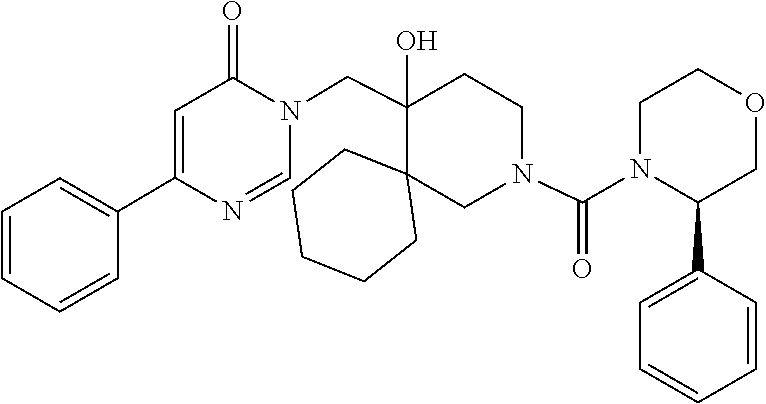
C1=CC=CC(C2COCCN2C(N2CCC(CN3C=NC(C4=CC=CC=C4)=CC3=O)(O)C3(CCCCC3)C2)=O)=C1
